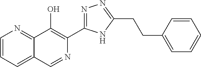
C1=CC=C2C(=N1)C(O)=C(C1=NN=C(CCC3=CC=CC=C3)N1)N=C2
